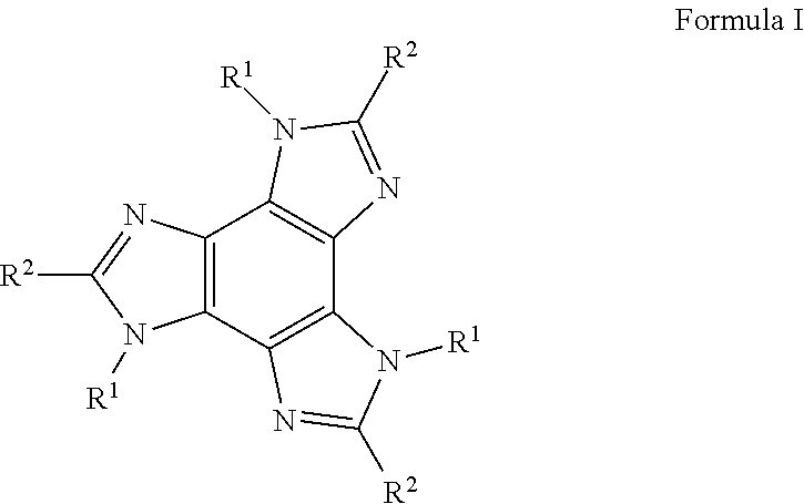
C12=C(C3=C(C4=C1N([R1])C([R2])=N4)N([R1])C([R2])=N3)N([R1])C([R2])=N2
